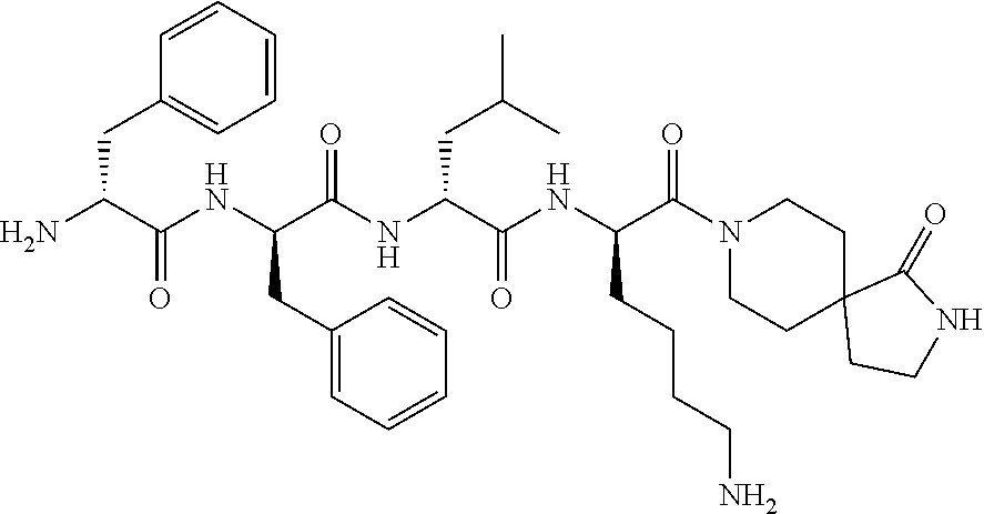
NC(C(NC(C(NC(C(NC(C(N1CCC2(CC1)CCNC2=O)=O)CCCCN)=O)CC(C)C)=O)CC1=CC=CC=C1)=O)CC1=CC=CC=C1
